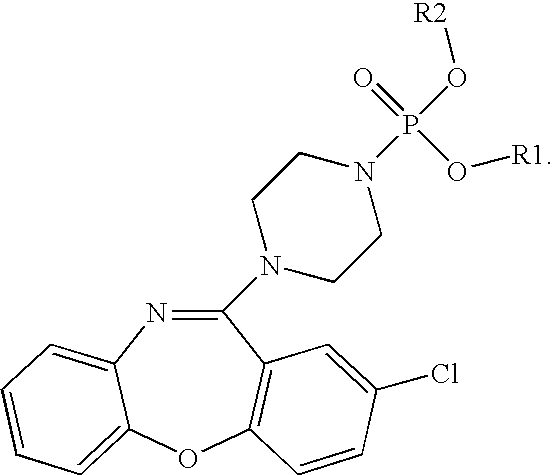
C1(N2CCN(P(O[R2])(=O)O[R1])CC2)=NC2=CC=CC=C2OC2=C1C=C(Cl)C=C2
